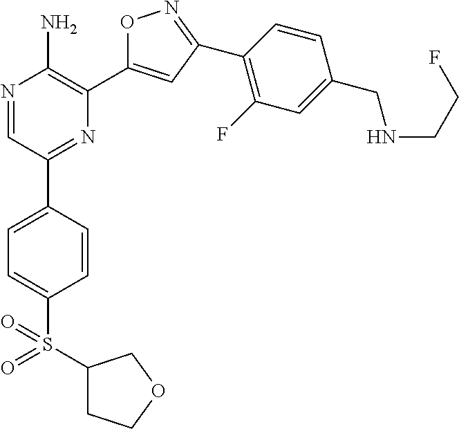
N1=CC(C2=CC=C(S(C3CCOC3)(=O)=O)C=C2)=NC(C2=CC(C3=C(F)C=C(CNCCF)C=C3)=NO2)=C1N
